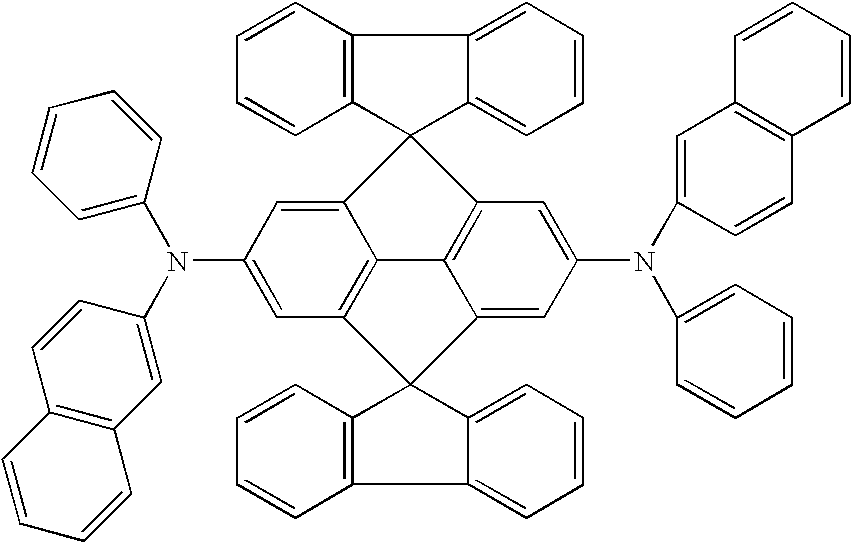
C12=CC(N(C3=CC4=C(C=C3)C=CC=C4)C3=CC=CC=C3)=CC3=C1C1=C(C=C(N(C4=CC5=C(C=C4)C=CC=C5)C4=CC=CC=C4)C=C1C31C3=CC=CC=C3C3=C1C=CC=C3)C21C2=CC=CC=C2C2=C1C=CC=C2
